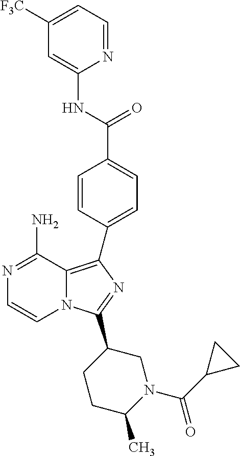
N1=C(N)C2=C(C3=CC=C(C(=O)NC4=CC([F3C])=CC=N4)C=C3)N=C(C3CCC(C)N(C(=O)C4CC4)C3)N2C=C1
